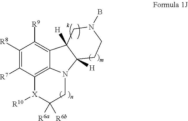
C1([R8])=C([R7])C2=C3C(=C1[R9])C1([H])C([H])(N3CC([R6a])([R6b])[X]2[R10])CCN(B)C1
